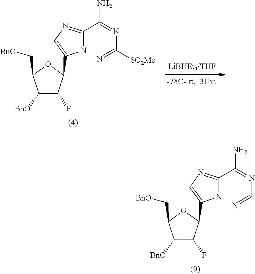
C1([BnO])C(F)C(C2=CN=C(C(=NC(=N)[SO2Me])N)N2)OC1C[BnO].C1([BnO])C(F)C(C2=CN=C(C(=NC=N)N)N2)OC1C[BnO]
